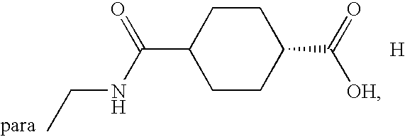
CCNC(C1CCC(C(=O)[OH])CC1)=O.[H]
